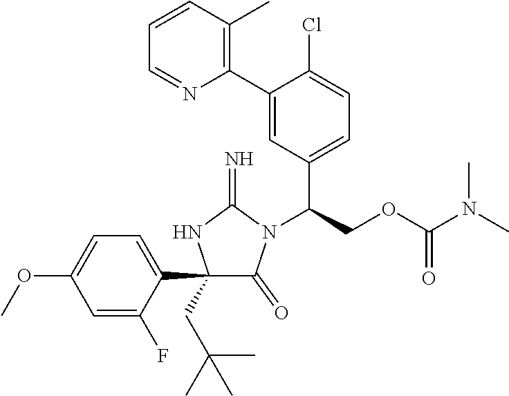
C1(C2=CC=C(OC)C=C2F)(CC(C)(C)C)C(=O)N(C(COC(N(C)C)=O)C2=CC=C(Cl)C(C3=C(C)C=CC=N3)=C2)C(=N)N1
